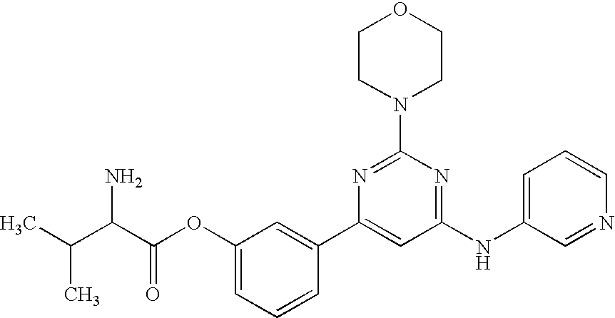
C1(NC2=CC=CN=C2)=NC(N2CCOCC2)=NC(C2=CC(OC(C(C(C)C)N)=O)=CC=C2)=C1
